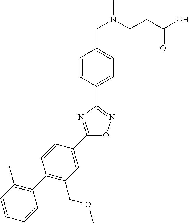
C1=CC(C2=NOC(C3=CC(COC)=C(C4=C(C)C=CC=C4)C=C3)=N2)=CC=C1CN(C)CCC(O)=O
